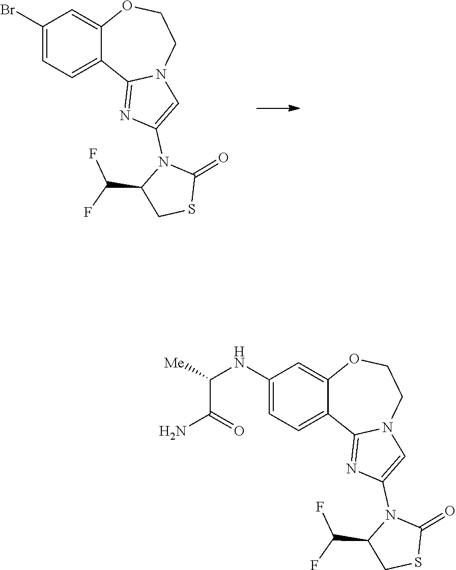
C(C1CSC(=O)N1C1=CN2C(=N1)C1=CC=C(Br)C=C1OCC2)(F)F.C(C1CSC(=O)N1C1=CN2C(=N1)C1=CC=C(NC([Me])C(=O)N)C=C1OCC2)(F)F
